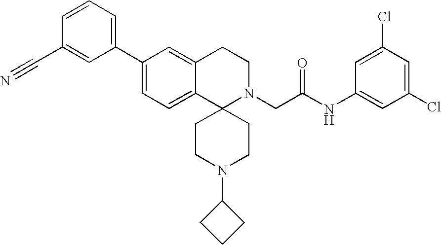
C1(C2=CC=C3C(=C2)CCN(CC(NC2=CC(Cl)=CC(Cl)=C2)=O)C32CCN(C3CCC3)CC2)=CC=CC(C#N)=C1
